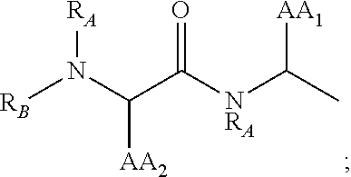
[NRA](C(C)[AA1])C(C(N([RB])[RA])[AA2])=O
